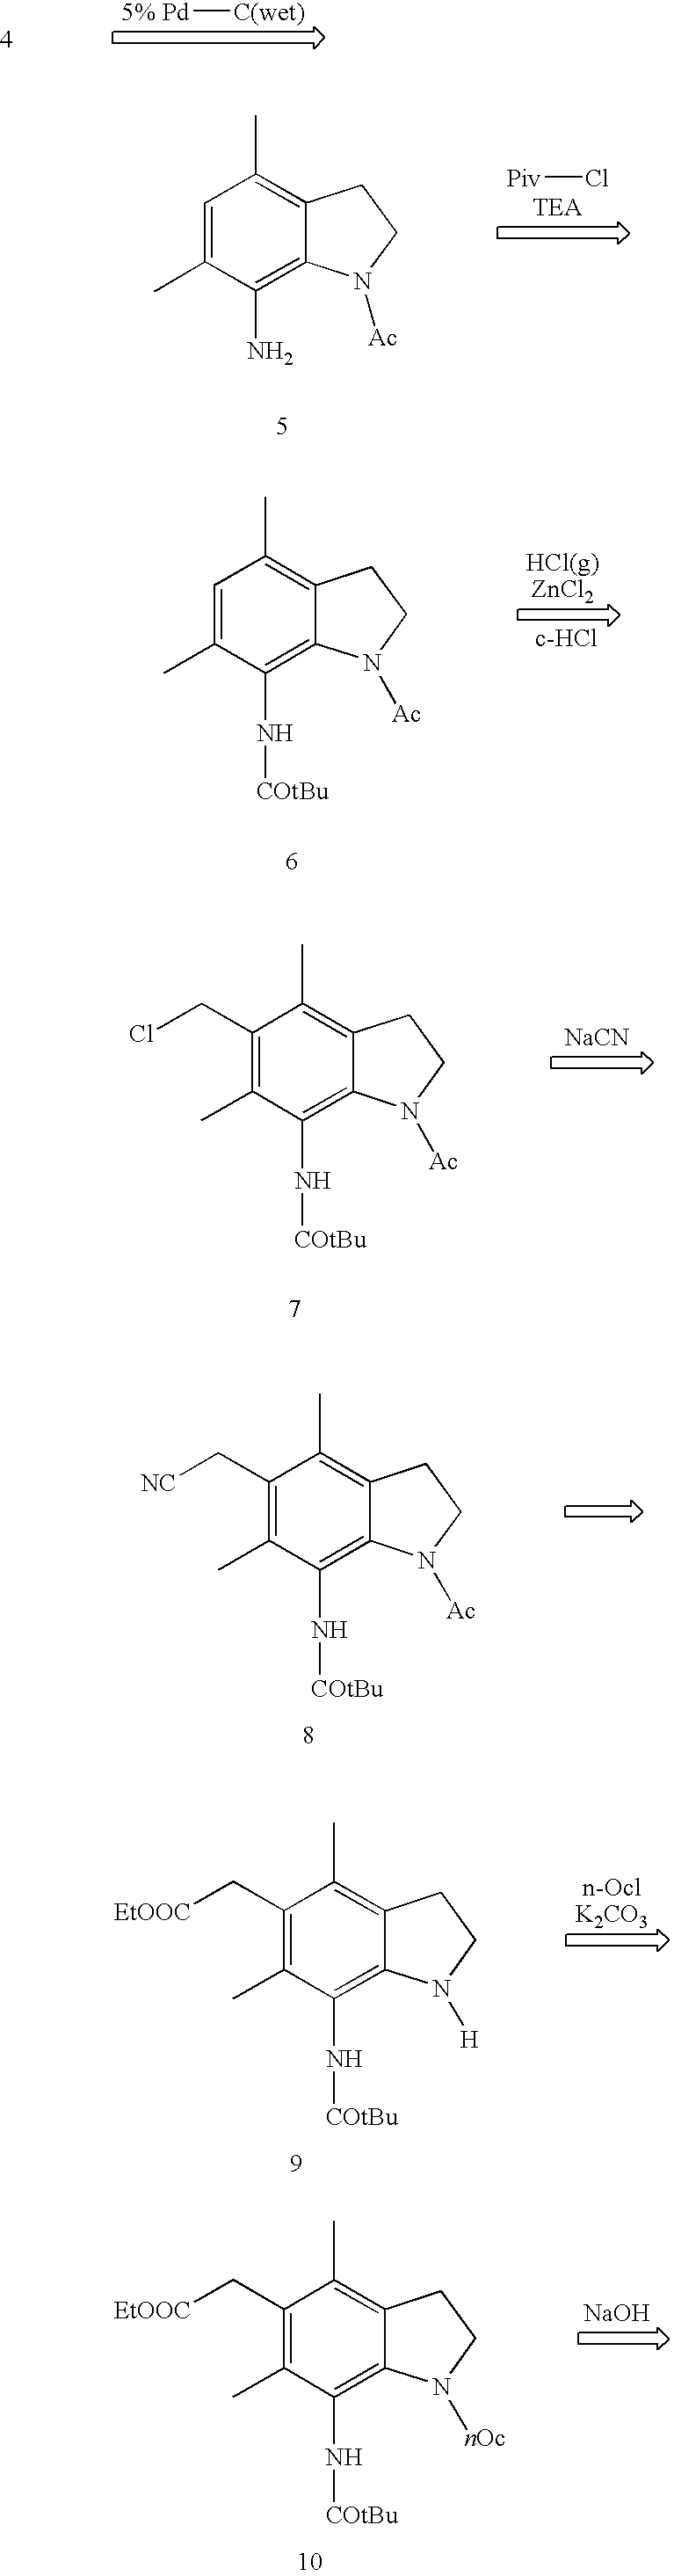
[5% Pd][C(wet)].C1=C(C)C(N)=C2C(=C1C)CCN2[Ac].[Piv]Cl.C1=C(C)C(N[COtBu])=C2C(=C1C)CCN2[Ac].C1(CCl)=C(C)C(N[COtBu])=C2C(=C1C)CCN2[Ac].[NaCN].C1(C[NC])=C(C)C(N[COtBu])=C2C(=C1C)CCN2[Ac].C1(C[EtOOC])=C(C)C(N[COtBu])=C2C(=C1C)CCN2[H].C1(C[EtOOC])=C(C)C(N[COtBu])=C2C(=C1C)CCN2[nOc].[NaOH]
